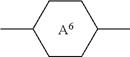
C1CC(C)CCC1C.[A6]
